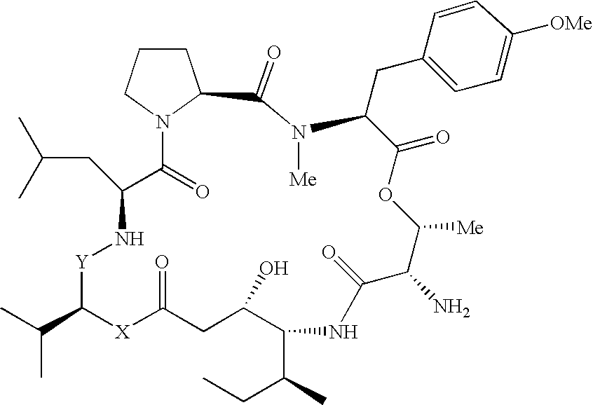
C1CCN2C1C(=O)N([Me])C(CC1=CC=C([OMe])C=C1)C(=O)OC([Me])C(N)C(=O)NC(C(C)CC)C(O)CC(=O)[X]C(C(C)C)[Y]NC(CC(C)C)C2=O
